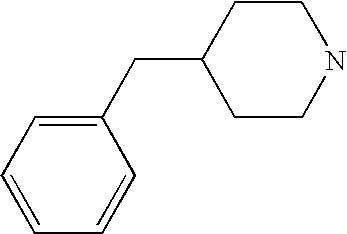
C1=CC=CC(CC2CCNCC2)=C1
